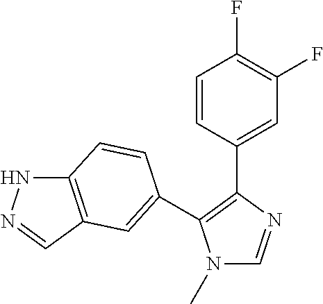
N1(C)C=NC(C2=CC(F)=C(F)C=C2)=C1C1=CC2=C(NN=C2)C=C1
